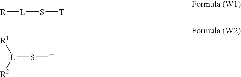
[R][L]S[T].[R1][L](S[T])[R2]
